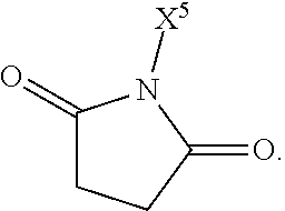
C1(=O)CCC(=O)N1[X5]
